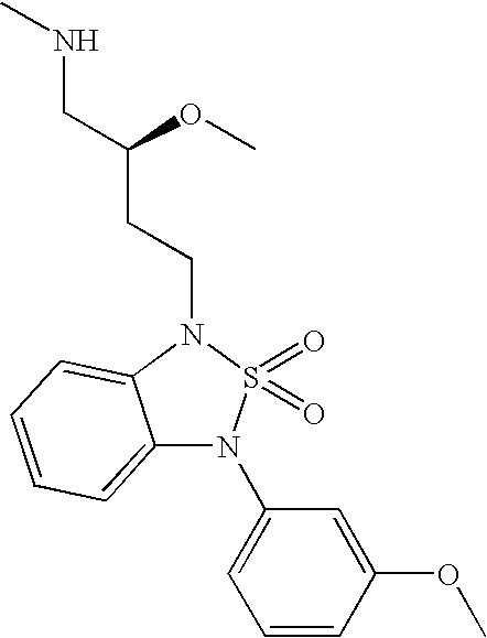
C12=CC=CC=C1N(CCC(CNC)OC)S(=O)(=O)N2C1=CC=CC(OC)=C1
